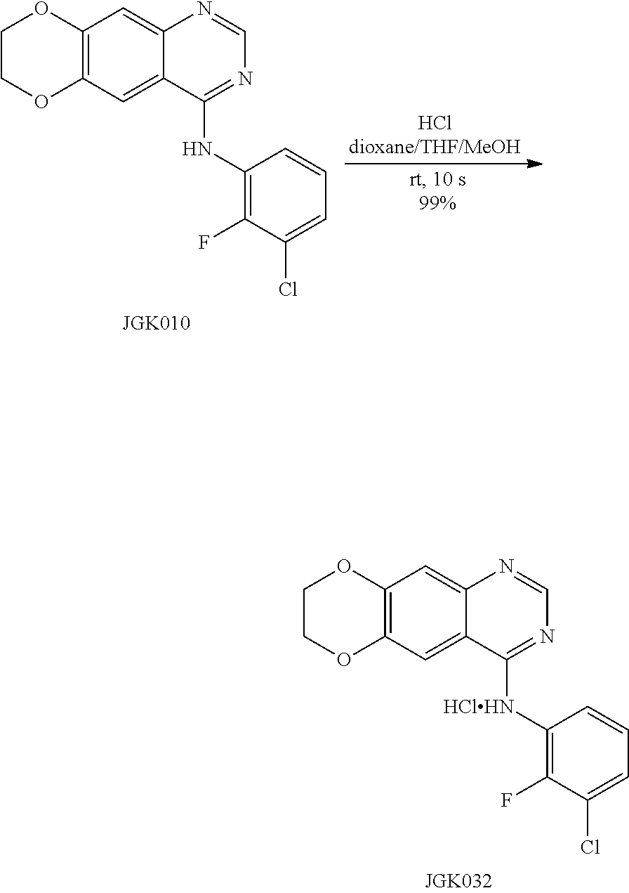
C1=NC2=CC3=C(OCCO3)C=C2C([HClHN]C2=C(F)C(Cl)=CC=C2)=N1.N1=C(NC2=C(F)C(Cl)=CC=C2)C2=CC3=C(C=C2N=C1)OCCO3
